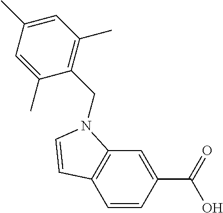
C1=CC(C(O)=O)=CC2=C1C=CN2CC1=C(C)C=C(C)C=C1C
